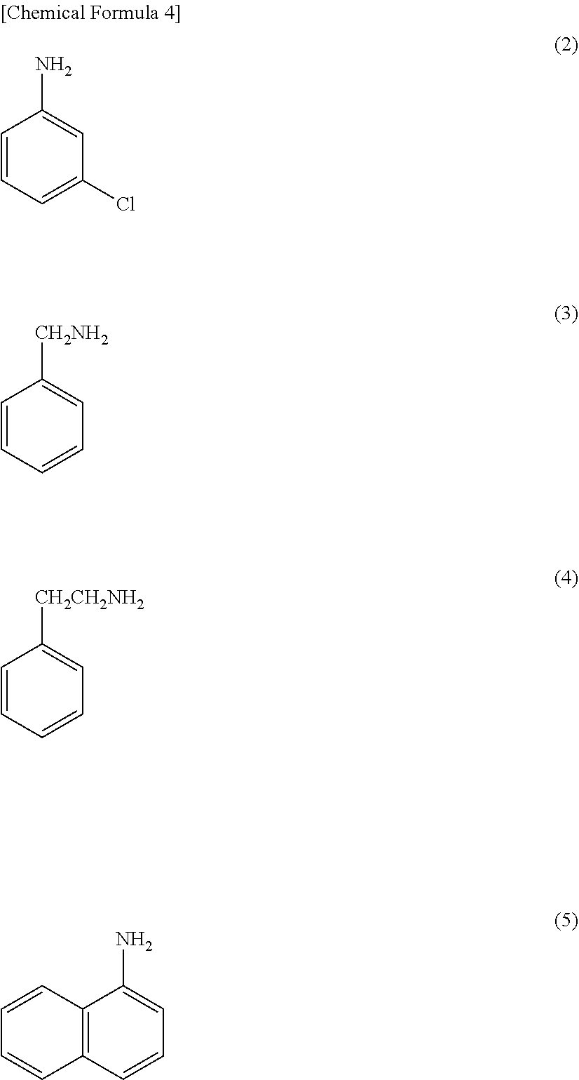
C1=CC=C(Cl)C=C1N.C1=CC=CC=C1[CH2CH2NH2].C1=CC=CC=C1[CH2NH2].C12=C(C=CC=C1N)C=CC=C2
